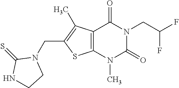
C12=C(N(C)C(=O)N(CC(F)F)C1=O)SC(CN1C(=S)NCC1)=C2C
